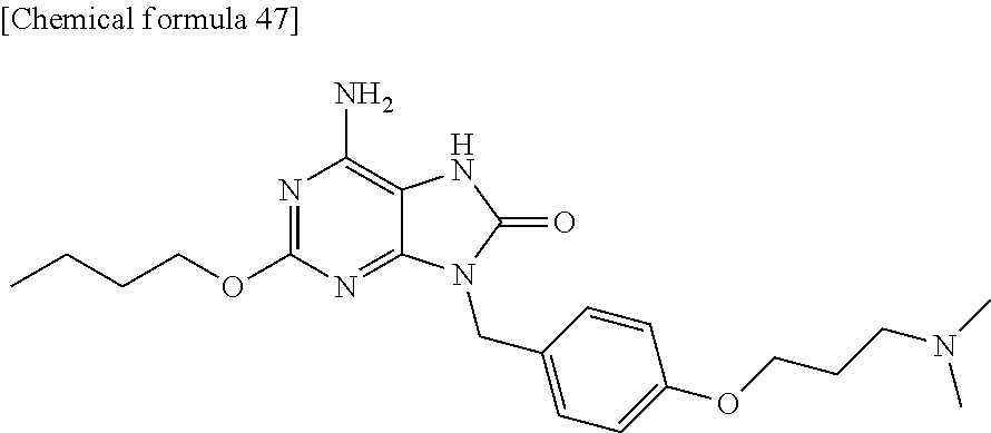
N1=C(OCCCC)N=C2C(=C1N)NC(=O)N2CC1=CC=C(OCCCN(C)C)C=C1
